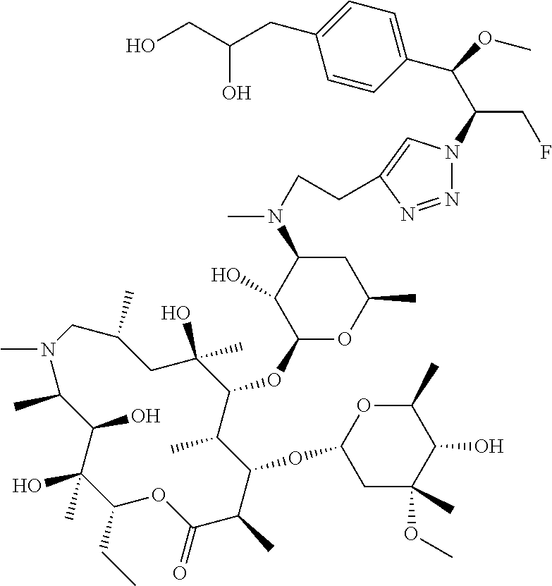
C1(O)(C)C(CC)OC(=O)C(C)C(OC2CC(OC)(C)C(O)C(C)O2)C(C)C(OC2OC(C)CC(N(C)CCC3=CN(C(C(C4=CC=C(CC(CO)O)C=C4)OC)CF)N=N3)C2O)C(C)(O)CC(C)CN(C)C(C)C1O
